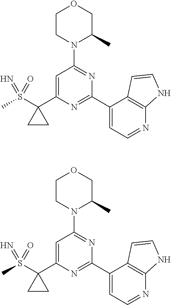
C1=C(C2(S(C)(=O)=N)CC2)N=C(C2=CC=NC3=C2C=CN3)N=C1N1C(C)COCC1.C1=C(C2(S(C)(=O)=N)CC2)N=C(C2=CC=NC3=C2C=CN3)N=C1N1C(C)COCC1
